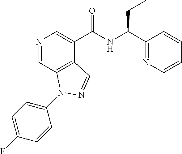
N1=CC2=C(C(C(NC(C3=NC=CC=C3)CC)=O)=C1)C=NN2C1=CC=C(F)C=C1
